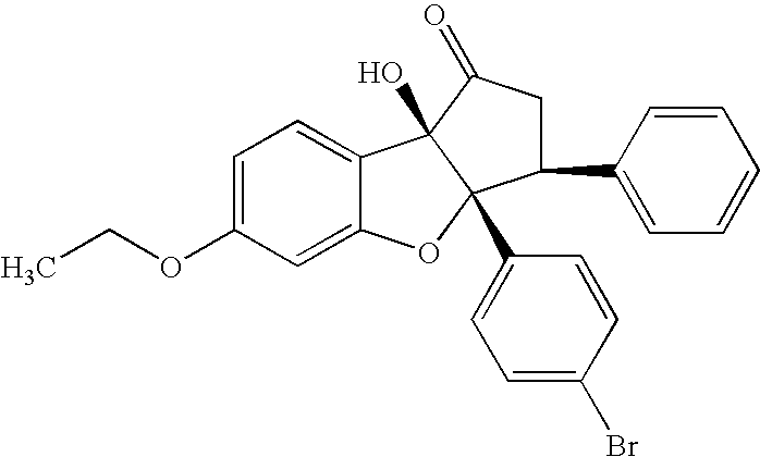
C1=C(OCC)C=C2C(=C1)C1(O)C(C3=CC=C(Br)C=C3)(O2)C(C2=CC=CC=C2)CC1=O
